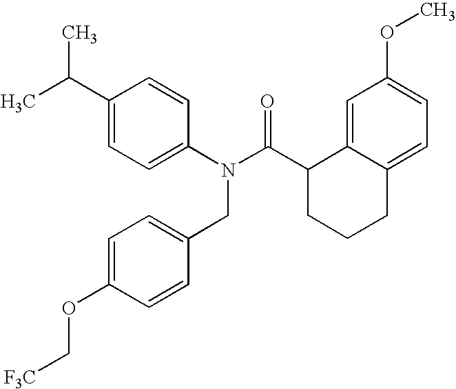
C1(C(C)C)=CC=C(N(C(C2CCCC3=CC=C(OC)C=C23)=O)CC2=CC=C(OC[F3C])C=C2)C=C1
